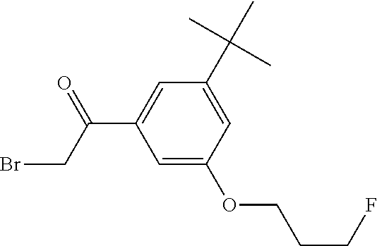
C1=C(OCCCF)C=C(C(C)(C)C)C=C1C(CBr)=O
